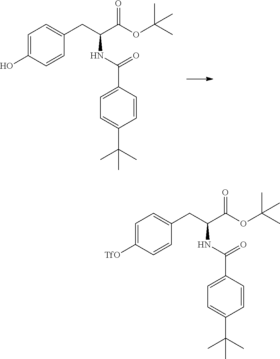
C1=C(O)C=CC(CC(C(OC(C)(C)C)=O)NC(=O)C2=CC=C(C(C)(C)C)C=C2)=C1.C1=C([TfO])C=CC(CC(C(OC(C)(C)C)=O)NC(=O)C2=CC=C(C(C)(C)C)C=C2)=C1
